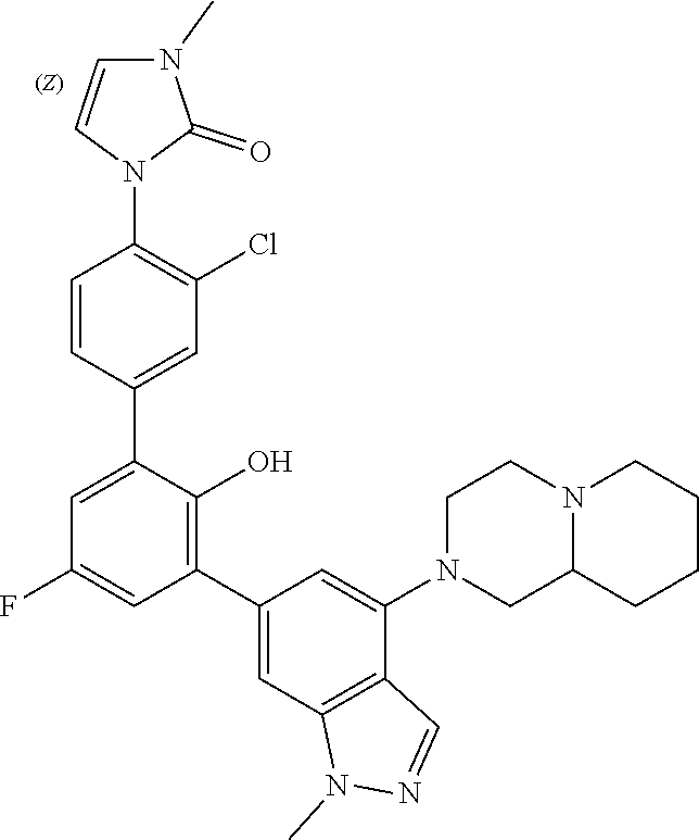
C1C2N(CCCC2)CCN1C1=CC(C2=C(O)C(C3=CC(Cl)=C(N4C=CN(C)C4=O)C=C3)=CC(F)=C2)=CC2=C1C=NN2C
